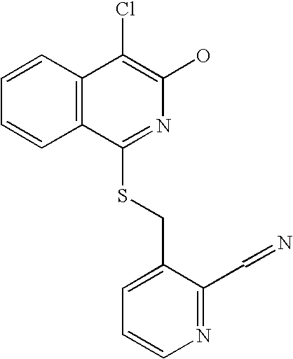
C1=CC2=C(C=C1)C(SCC1=CC=CN=C1C=N)=NC(O)=C2Cl
